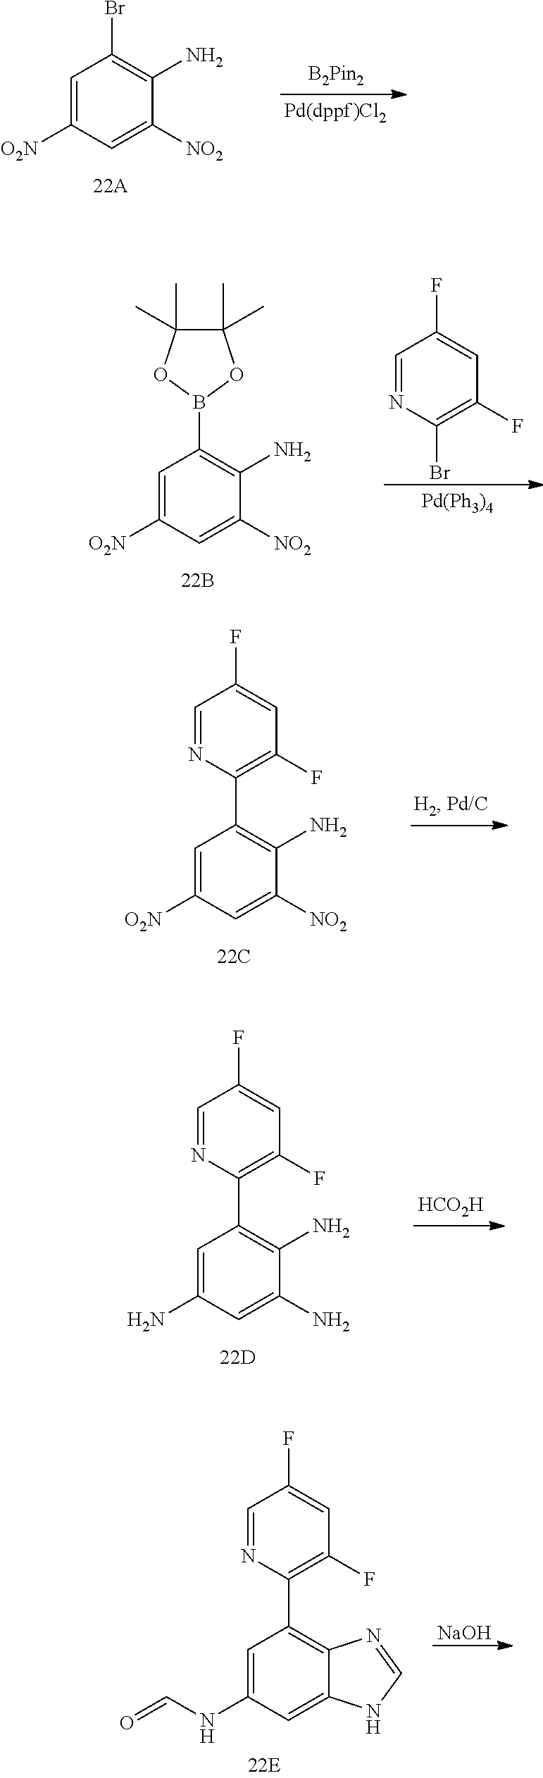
C1=C([O2N])C=C([NO2])C(N)=C1Br.C1=C([O2N])C=C([NO2])C(N)=C1C1=C(F)C=C(F)C=N1.C1=C(N)C=C(N)C(N)=C1C1=C(F)C=C(F)C=N1.[HCO2H].C1=C([O2N])C=C([NO2])C(N)=C1B1OC(C)(C)C(C)(C)O1.C1=NC(Br)=C(F)C=C1F.[Pd(Ph3)4].[NaOH].C1=C(NC=O)C=C2C(=C1C1=C(F)C=C(F)C=N1)N=CN2
